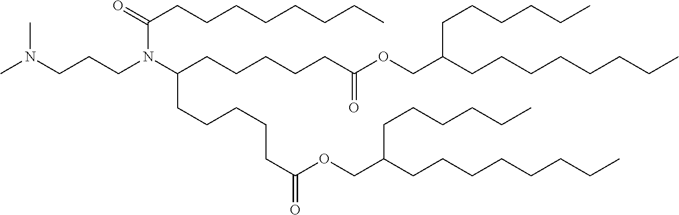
CN(CCCN(C(CCCCCC(OCC(CCCCCCCC)CCCCCC)=O)CCCCCC(OCC(CCCCCC)CCCCCCCC)=O)C(CCCCCCCC)=O)C
